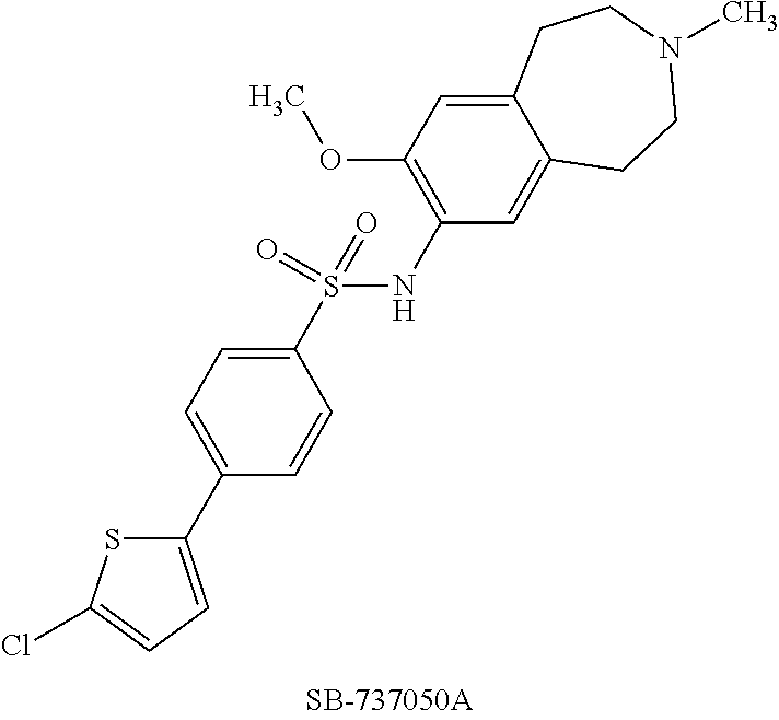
C1(C2=CC=C(S(NC3=C(OC)C=C4C(=C3)CCN(C)CC4)(=O)=O)C=C2)=CC=C(Cl)S1
